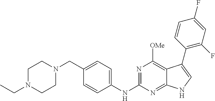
C1N(CC)CCN(CC2=CC=C(NC3=NC([OMe])=C4C(=N3)NC=C4C3=C(F)C=C(F)C=C3)C=C2)C1
